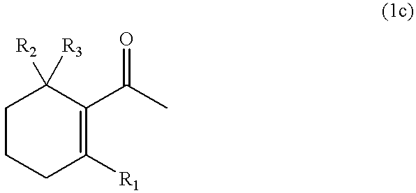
C1CCC([R1])=C(C(C)=O)C1([R2])[R3]
